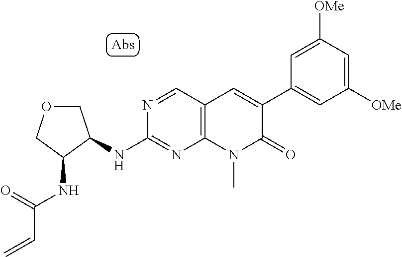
N(C1=NC2=C(C=N1)C=C(C1=CC([OMe])=CC([OMe])=C1)C(=O)N2C)C1COCC1NC(C=C)=O
